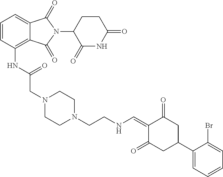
C1=CC(NC(CN2CCN(CCNC=C3C(=O)CC(C4=CC=CC=C4Br)CC3=O)CC2)=O)=C2C(=C1)C(=O)N(C1CCC(=O)NC1=O)C2=O
